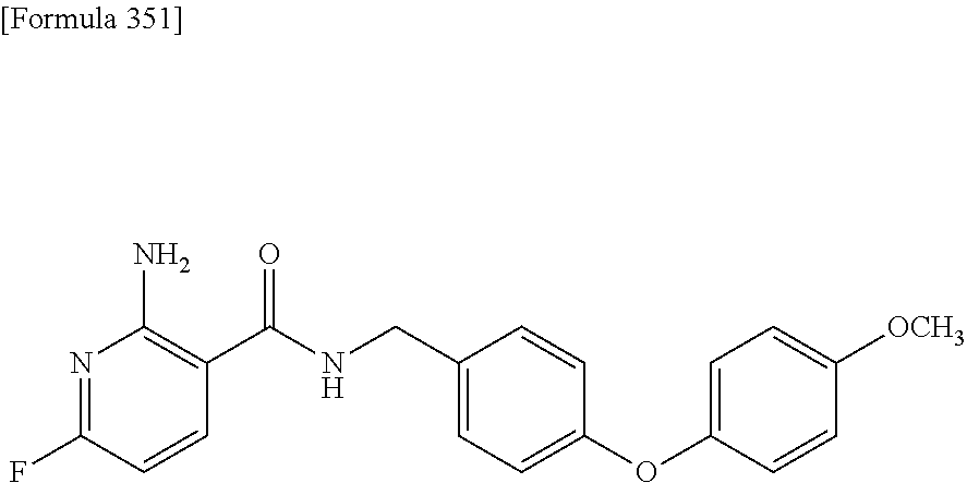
N1=C(F)C=CC(C(NCC2=CC=C(OC3=CC=C([OCH3])C=C3)C=C2)=O)=C1N
